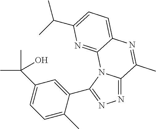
N1=C2N(C(C3=CC(C(C)(C)O)=CC=C3C)=N1)C1=NC(C(C)C)=CC=C1N=C2C
